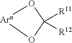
O1C([R11])([R12])O[Arn]1
